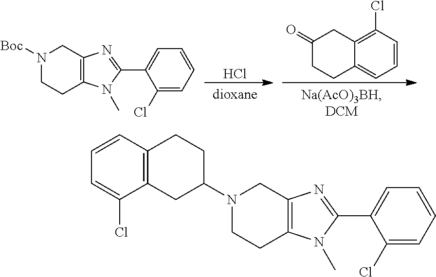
Cl.C1(=O)CCC2=CC=CC(Cl)=C2C1.N1([Boc])CCC2=C(C1)N=C(C1=CC=CC=C1Cl)N2C.N1(C2CCC3=C(C2)C(Cl)=CC=C3)CCC2=C(C1)N=C(C1=CC=CC=C1Cl)N2C
